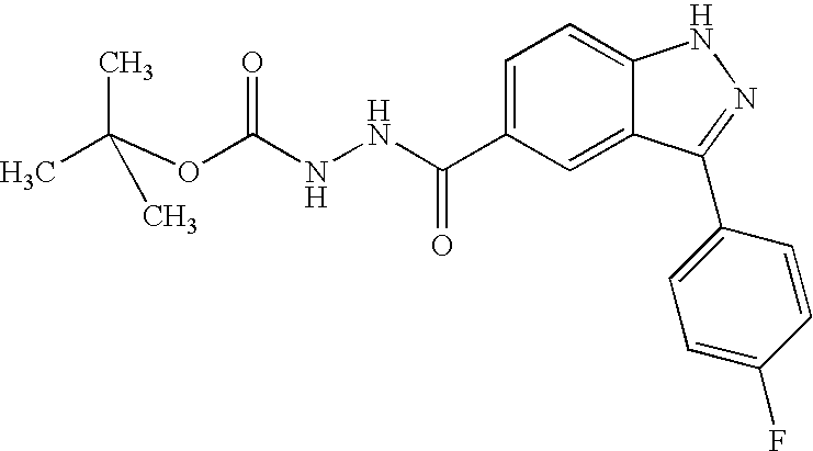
C1=C(C(NNC(OC(C)(C)C)=O)=O)C=C2C(=C1)NN=C2C1=CC=C(F)C=C1
